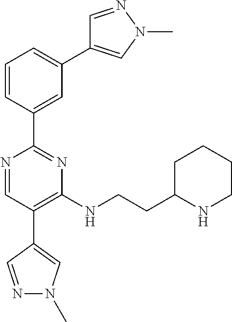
N1=CC(C2=CN(C)N=C2)=C(NCCC2NCCCC2)N=C1C1=CC(C2=CN(C)N=C2)=CC=C1
